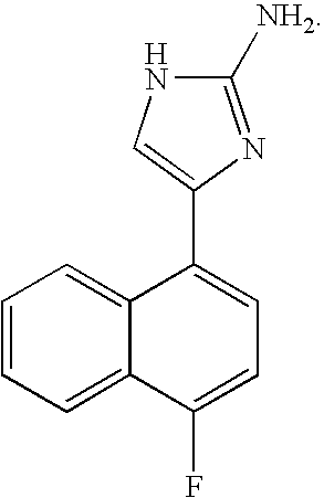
C1=CC=C2C(=C1)C(C1=CNC([NH2])=N1)=CC=C2F
